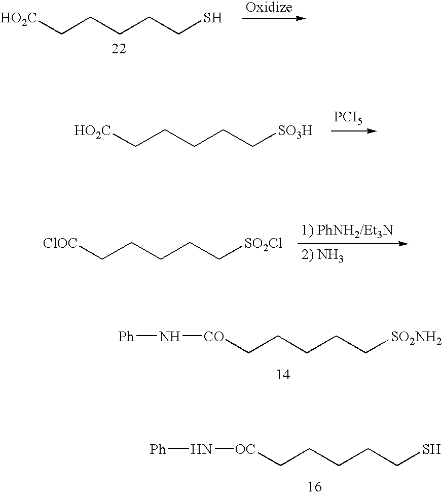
[HO2C]CCCCCS.[HO2C]CCCCC[SO3H].[PCI5].[ClOC]CCCCC[SO2Cl].[1) PhNH2/Et3N].[2) NH3].[CO](CCCCC[SO2NH2])N[Ph].[OC](CCCCCS)N[Ph]
